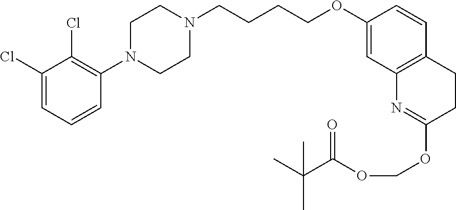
C1(Cl)=CC=CC(N2CCN(CCCCOC3=CC4=C(C=C3)CCC(OCOC(C(C)(C)C)=O)=N4)CC2)=C1Cl
